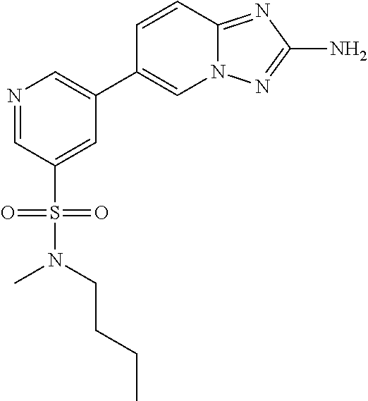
N1=CC(S(=O)(=O)N(CCCC)C)=CC(C2=CN3C(=NC(N)=N3)C=C2)=C1
